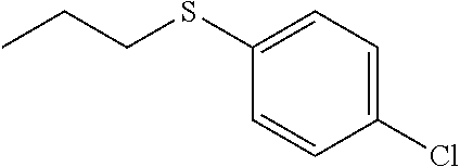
C1(SCCC)=CC=C(Cl)C=C1
